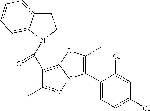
C1(C)=NN2C(=C1C(N1C3=CC=CC=C3CC1)=O)OC(C)=C2C1=CC=C(Cl)C=C1Cl
